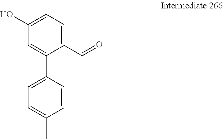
C1(O)=CC=C(C=O)C(C2=CC=C(C)C=C2)=C1
